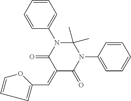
C1(=CC2=CC=CO2)C(=O)N(C2=CC=CC=C2)C(C)(C)N(C2=CC=CC=C2)C1=O
